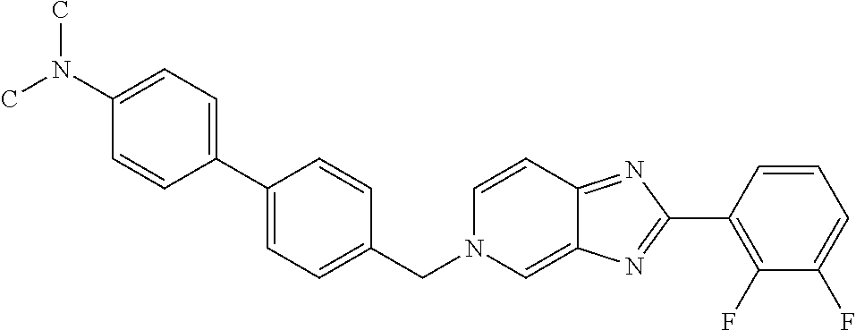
C1(N(C)C)=CC=C(C2=CC=C(CN3C=C4C(=NC(C5=C(F)C(F)=CC=C5)=N4)C=C3)C=C2)C=C1
